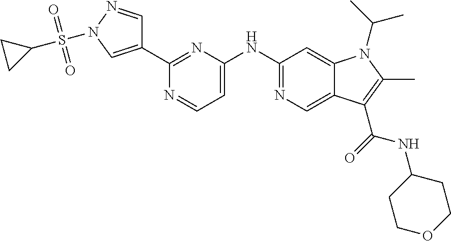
C1(NC2=CC=NC(C3=CN(S(C4CC4)(=O)=O)N=C3)=N2)=NC=C2C(=C1)N(C(C)C)C(C)=C2C(=O)NC1CCOCC1
